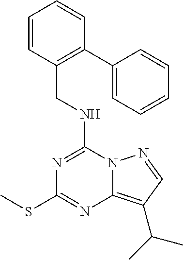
C1=CC(CNC2=NC(SC)=NC3=C(C(C)C)C=NN23)=C(C2=CC=CC=C2)C=C1
